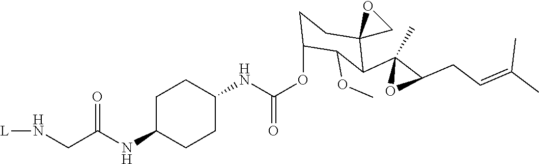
C1(NC(OC2CCC3(C(C4(C)OC4CC=C(C)C)C2OC)CO3)=O)CCC(NC(CN[L])=O)CC1
